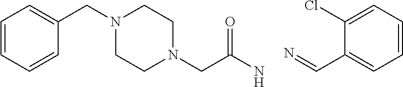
C1=CC=CC(CN2CCN(CC(N)=O)CC2)=C1.N=CC1=CC=CC=C1Cl
